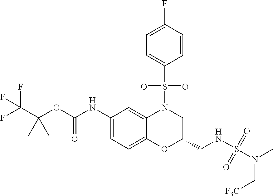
C1(NC(OC(C(F)(F)F)(C)C)=O)=CC=C2C(=C1)N(S(C1=CC=C(F)C=C1)(=O)=O)CC(CNS(=O)(N(C)C[F3C])=O)O2
